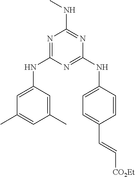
N1=C(NC2=CC(C)=CC(C)=C2)N=C(NC2=CC=C(C=C[CO2Et])C=C2)N=C1NC
